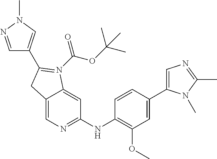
C12=CN=C(NC3=C(OC)C=C(C4=CN=C(C)N4C)C=C3)C=C1N(C(OC(C)(C)C)=O)=C(C1=CN(C)N=C1)C2
